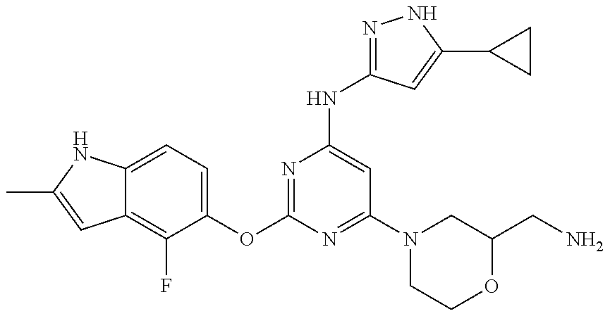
C12=C(F)C(OC3=NC(NC4=NNC(C5CC5)=C4)=CC(N4CCOC(CN)C4)=N3)=CC=C1NC(C)=C2
